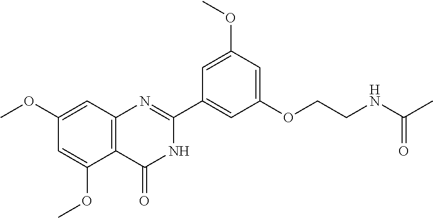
C1(OC)=CC2=C(C(OC)=C1)C(=O)NC(C1=CC(OCCNC(C)=O)=CC(OC)=C1)=N2
